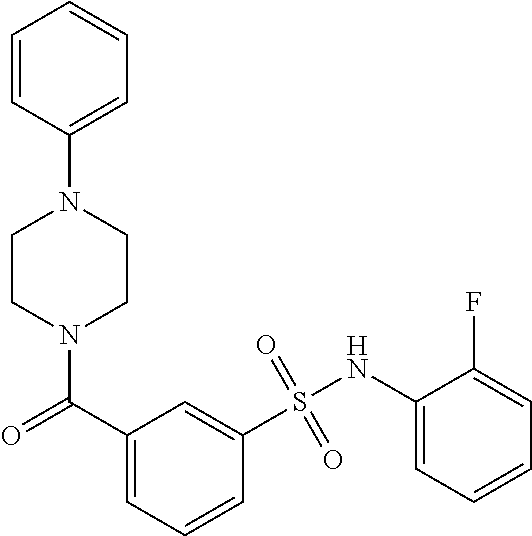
C1=CC(N2CCN(C(C3=CC=CC(S(NC4=CC=CC=C4F)(=O)=O)=C3)=O)CC2)=CC=C1
